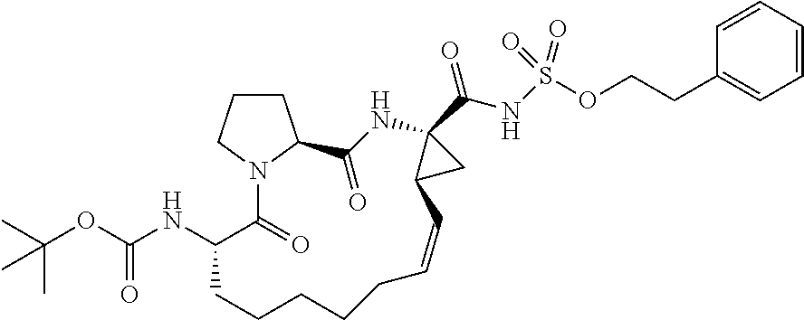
C1CCN2C1C(=O)NC1(C(NS(OCCC3=CC=CC=C3)(=O)=O)=O)C(C1)C=CCCCCCC(NC(OC(C)(C)C)=O)C2=O
